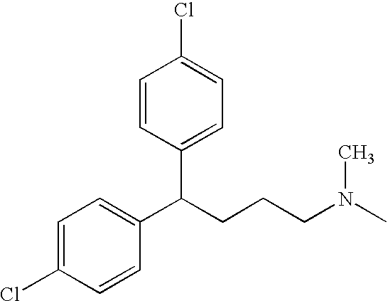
C1=C(Cl)C=CC(C(CCCN(C)C)C2=CC=C(Cl)C=C2)=C1
